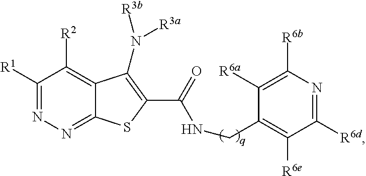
C1([R1])=NN=C2C(=C1[R2])C(N([R3b])[R3a])=C(C(=O)NCC1=C([R6e])C([R6d])=NC([R6b])=C1[R6a])S2
